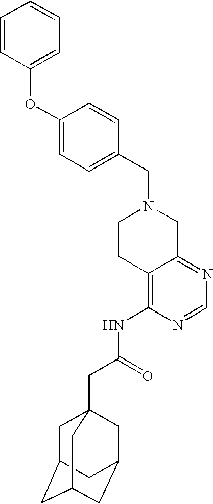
C1(CN2CCC3=C(NC(CC45CC6CC(CC(C4)C6)C5)=O)N=CN=C3C2)=CC=C(OC2=CC=CC=C2)C=C1
